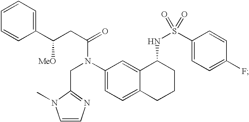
C1(C(CC(=O)N(C2=CC=C3C(=C2)C(NS(=O)(C2=CC=C(F)C=C2)=O)CCC3)CC2=NC=CN2C)[MeO])=CC=CC=C1
